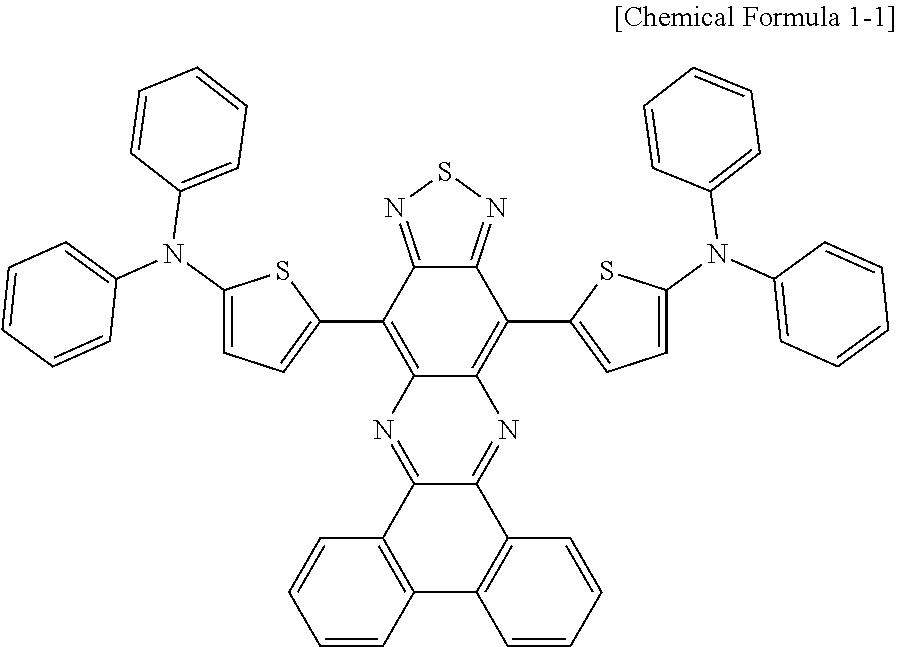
C1(C2=CC=C(N(C3=CC=CC=C3)C3=CC=CC=C3)S2)=C2C(=C(C3=CC=C(N(C4=CC=CC=C4)C4=CC=CC=C4)S3)C3=NSN=C13)N=C1C(=N2)C2=C(C3=C1C=CC=C3)C=CC=C2
